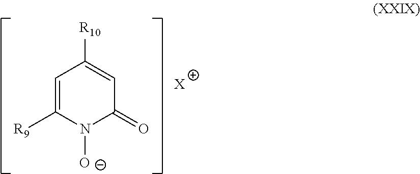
C1=C([R9])N([O-])C(=O)C=C1[R10].[X]
